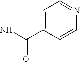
C1=C(C(N)=O)C=CN=C1
